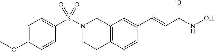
C12=C(C=CC(C=CC(NO)=O)=C1)CCN(S(C1=CC=C(OC)C=C1)(=O)=O)C2
